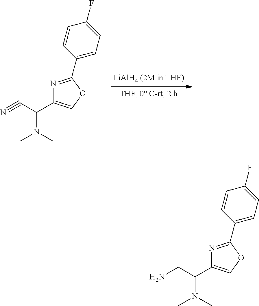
N#CC(C1=COC(C2=CC=C(F)C=C2)=N1)N(C)C.NCC(C1=COC(C2=CC=C(F)C=C2)=N1)N(C)C
